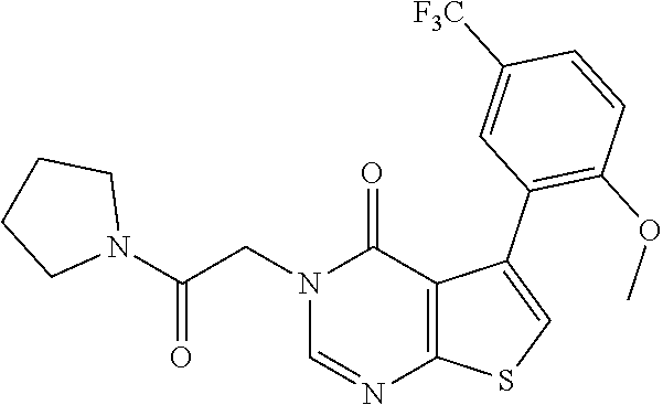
N1(CC(N2CCCC2)=O)C=NC2=C(C1=O)C(C1=C(OC)C=CC([F3C])=C1)=CS2
